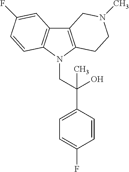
C12=C(N(CC(C3=CC=C(F)C=C3)(O)C)C3=C1C=C(F)C=C3)CCN(C)C2
